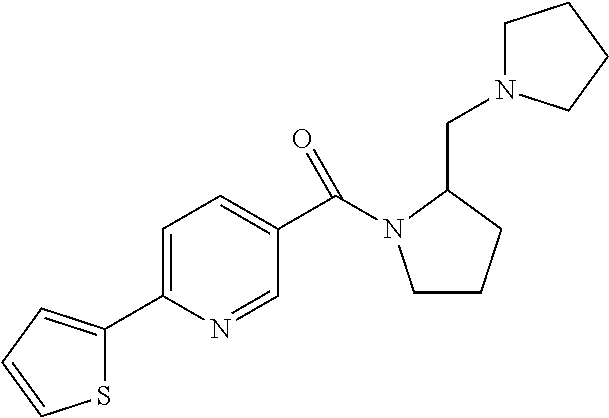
S1C(C2=CC=C(C(=O)N3CCCC3CN3CCCC3)C=N2)=CC=C1
